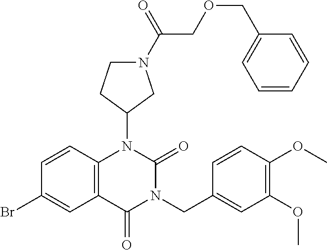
C1=CC2=C(C=C1Br)C(=O)N(CC1=CC(OC)=C(OC)C=C1)C(=O)N2C1CN(C(=O)COCC2=CC=CC=C2)CC1
